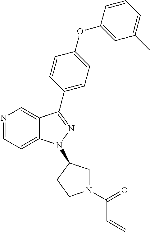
N1=CC=C2C(=C1)C(C1=CC=C(OC3=CC(C)=CC=C3)C=C1)=NN2C1CN(C(=O)C=C)CC1
